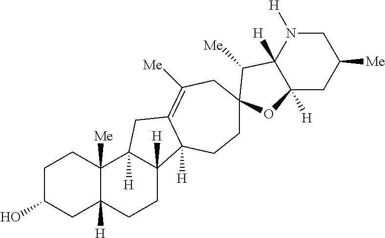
C1C(O)CC2([H])C([Me])(C1)C1([H])C([H])(CC2)C2([H])C(=C([Me])CC3(CC2)C([Me])C2([H])C([H])(CC([Me])CN2[H])O3)C1
